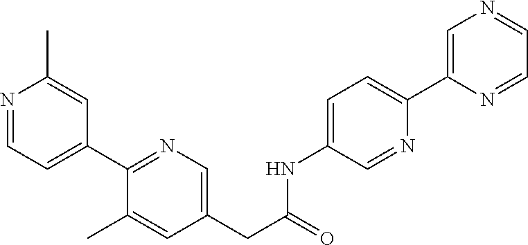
N1=CC=C(C2=NC=C(CC(NC3=CC=C(C4=CN=CC=N4)N=C3)=O)C=C2C)C=C1C
